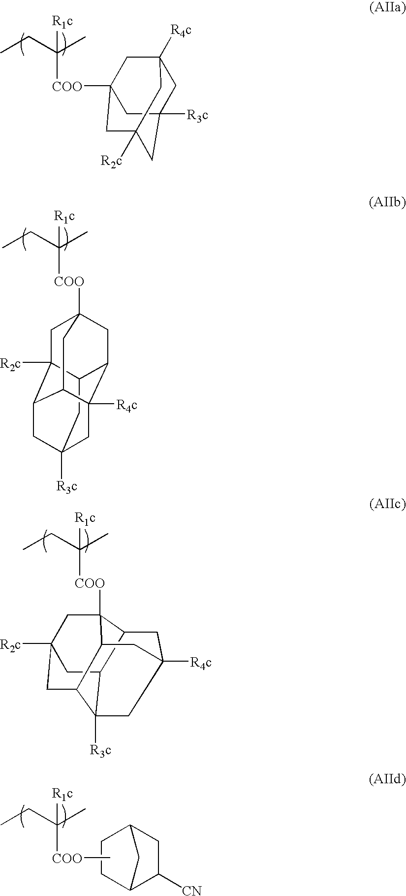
C12CC3([R3c])CC4([R4c])C1CC1([COO]C(CC)(C)[R1c])CC2([R2c])C(C4C1)C3.[COO](C(CC)(C)[R1c])C12C3C4C5([R3c])C(CC([R2c])(C1)C4)C2CC([R4c])(C3)C5.C(CC)(C)([R1c])[COO]C.C1C2C([CN])CC(C1)C2.C1C2([R3c])CC3([R2c])CC([COO]C(CC)(C)[R1c])(CC1([R4c])C3)C2
